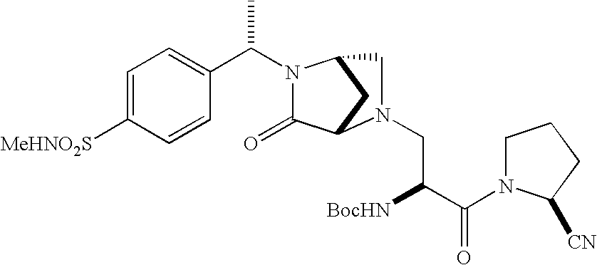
C1=C([MeHNO2S])C=CC(C(N2C(=O)C3CC2CN3CC([BocHN])C(=O)N2CCCC2[CN])C)=C1
